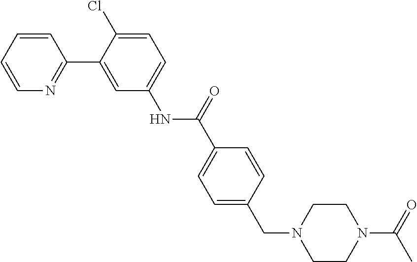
C1=CC=CN=C1C1=CC(NC(C2=CC=C(CN3CCN(C(=O)C)CC3)C=C2)=O)=CC=C1Cl
